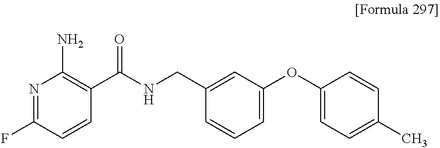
N1=C(F)C=CC(C(NCC2=CC(OC3=CC=C(C)C=C3)=CC=C2)=O)=C1N
